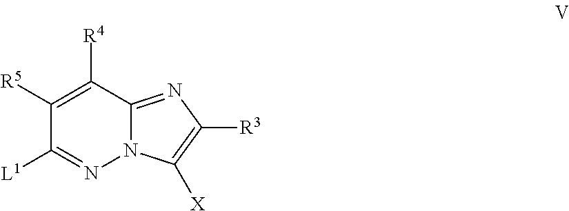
C1([R5])=C([R4])C2=NC([R3])=C([X])N2N=C1[L1]
